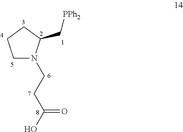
C1N(CCC(=O)O)C(C[PPh2])CC1
